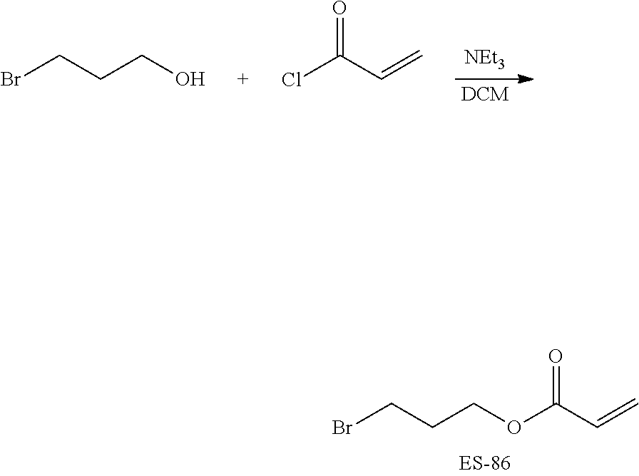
[NEt3].[DCM].BrCCCO.ClC(C=C)=O.BrCCCOC(C=C)=O
